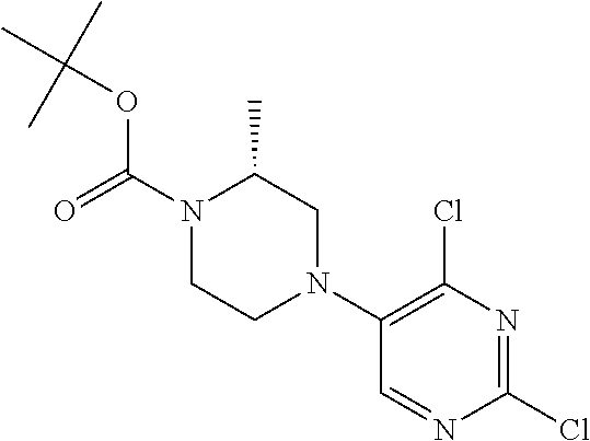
N1(C(=O)OC(C)(C)C)CCN(C2=C(Cl)N=C(Cl)N=C2)CC1C
